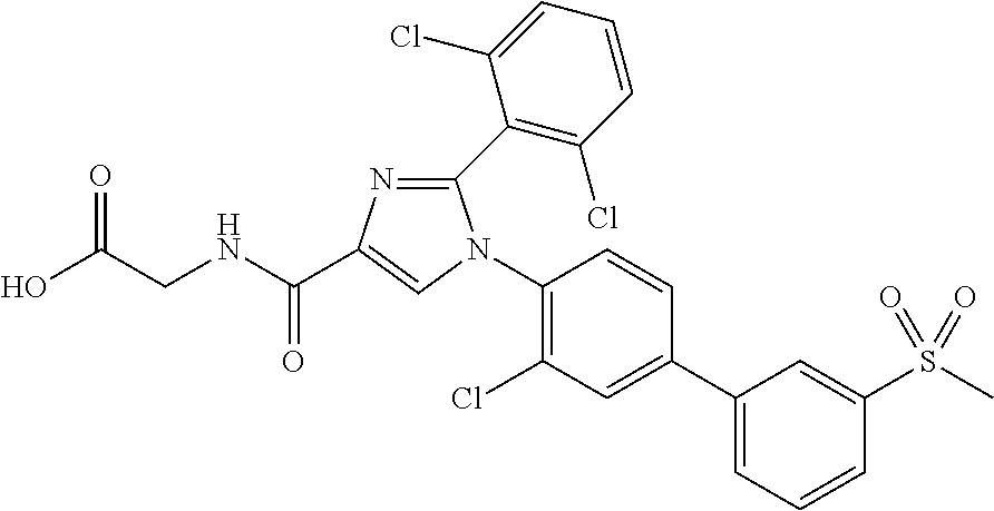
OC(CNC(=O)C1=CN(C2=C(Cl)C=C(C3=CC=CC(S(C)(=O)=O)=C3)C=C2)C(C2=C(Cl)C=CC=C2Cl)=N1)=O
